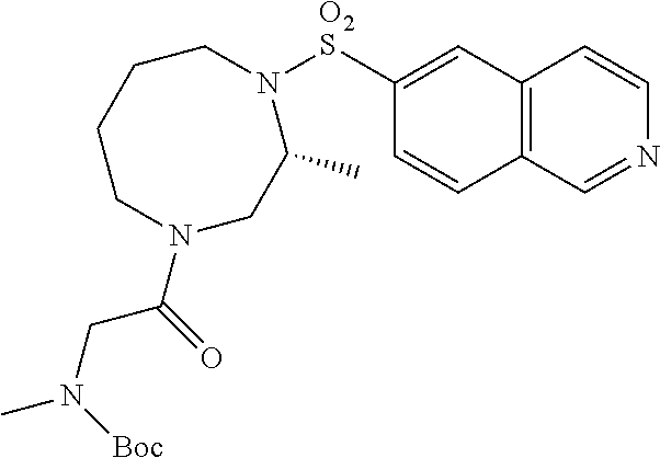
C12=C(C=C([O2S]N3CCCCN(C(=O)CN(C)[Boc])CC3C)C=C1)C=CN=C2
